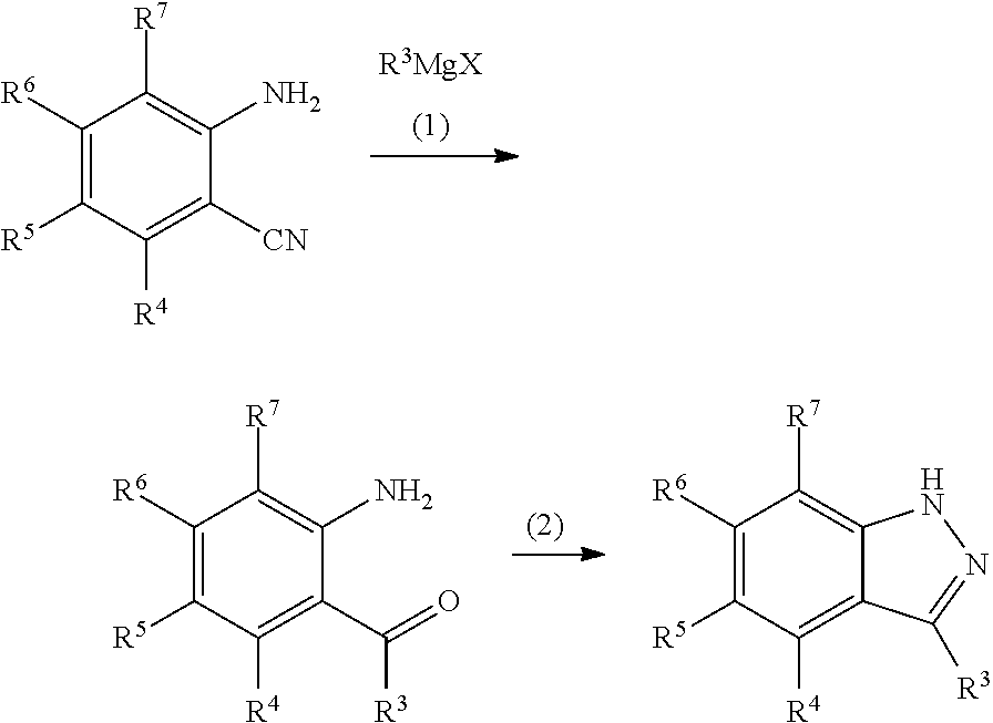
[R3MgX].C1([R6])=C([R5])C([R4])=C([CN])C(N)=C1[R7].C1([R6])=C([R5])C([R4])=C2C(=C1[R7])NN=C2[R3].C1([R6])=C([R5])C([R4])=C(C(=O)[R3])C(N)=C1[R7]
